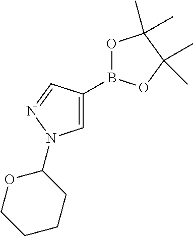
C1=C(B2OC(C)(C)C(C)(C)O2)C=NN1C1OCCCC1
